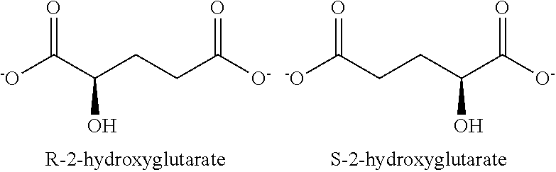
O=C(C(CCC([O-])=O)O)[-O].O=C(CCC(C([O-])=O)O)[-O]
